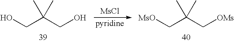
OCC(CO)(C)C.[MsCl].[MsO]CC(C[OMs])(C)C
